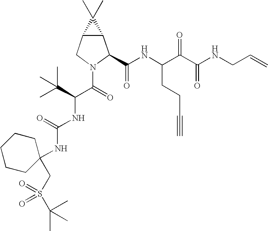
C12C(CN(C(C(NC(=O)NC3(CS(=O)(C(C)(C)C)=O)CCCCC3)C(C)(C)C)=O)C1C(NC(C(C(NCC=C)=O)=O)CCC#C)=O)C2(C)C
